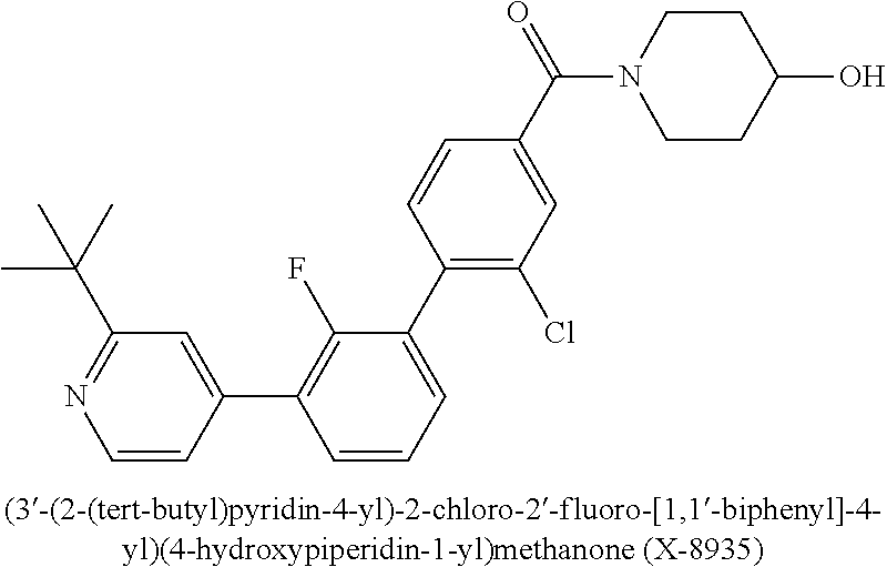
C1=CC(C2=C(F)C(C3=C(Cl)C=C(C(=O)N4CCC(O)CC4)C=C3)=CC=C2)=CC(C(C)(C)C)=N1
